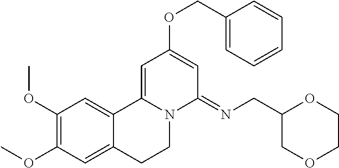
C1(OC)=C(OC)C=C2C(=C1)C1=CC(OCC3=CC=CC=C3)=CC(=NCC3COCCO3)N1CC2
